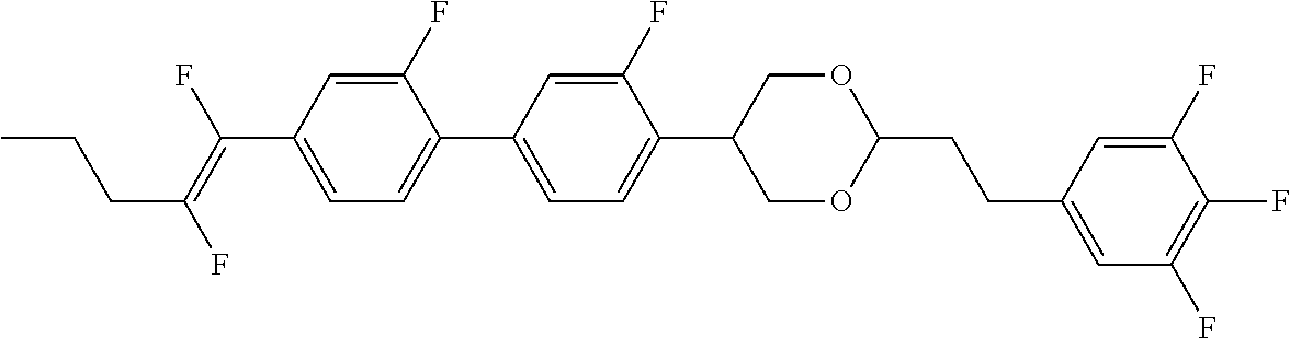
C1(F)=CC(C(=C(F)CCC)F)=CC=C1C1=CC=C(C2COC(CCC3=CC(F)=C(F)C(F)=C3)OC2)C(F)=C1
